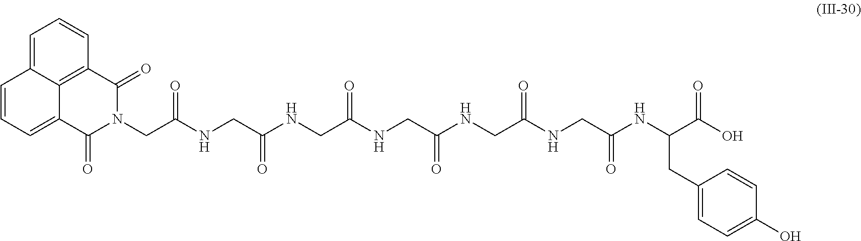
C1=C2C3=C(C=C1)C(=O)N(CC(NCC(NCC(NCC(NCC(NCC(NC(C(O)=O)CC1=CC=C(O)C=C1)=O)=O)=O)=O)=O)=O)C(=O)C3=CC=C2
